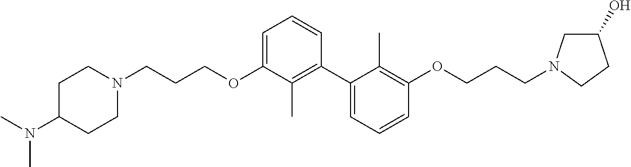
C1=C(OCCCN2CCC(N(C)C)CC2)C(C)=C(C2=CC=CC(OCCCN3CC(O)CC3)=C2C)C=C1
